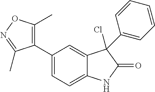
C1=C(C2=C(C)ON=C2C)C=C2C(=C1)NC(=O)C2(Cl)C1=CC=CC=C1
